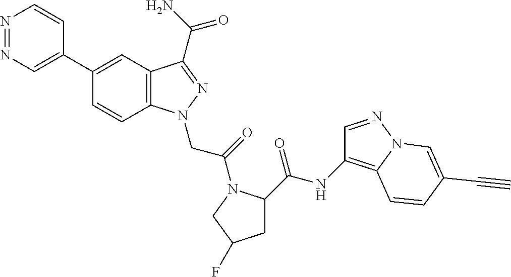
N1=NC=C(C2=CC3=C(C=C2)N(CC(=O)N2C(C(NC4=C5N(N=C4)C=C(C#C)C=C5)=O)CC(F)C2)N=C3C(N)=O)C=C1
